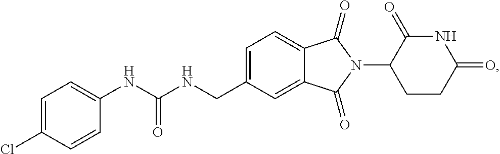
C1=C(CNC(NC2=CC=C(Cl)C=C2)=O)C=C2C(=C1)C(=O)N(C1CCC(=O)NC1=O)C2=O
